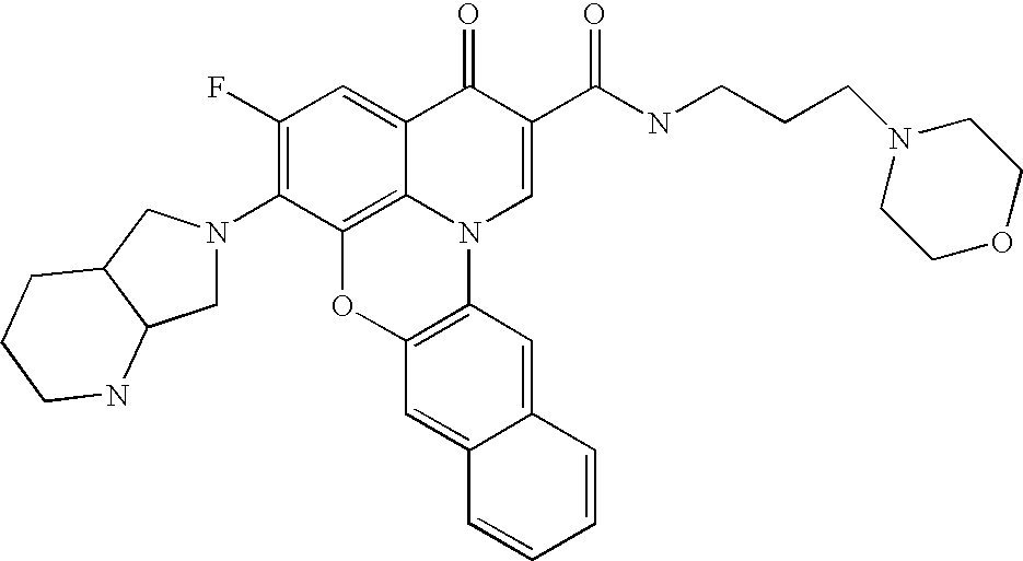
C1(F)=C(N2CC3C(C2)CCCN3)C2=C3C(=C1)C(=O)C(C(=O)NCCCN1CCOCC1)=CN3C1=C(O2)C=C2C(=C1)C=CC=C2
